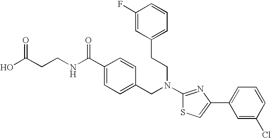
N(C1=NC(C2=CC=CC(Cl)=C2)=CS1)(CC1=CC=C(C(NCCC(O)=O)=O)C=C1)CCC1=CC=CC(F)=C1
